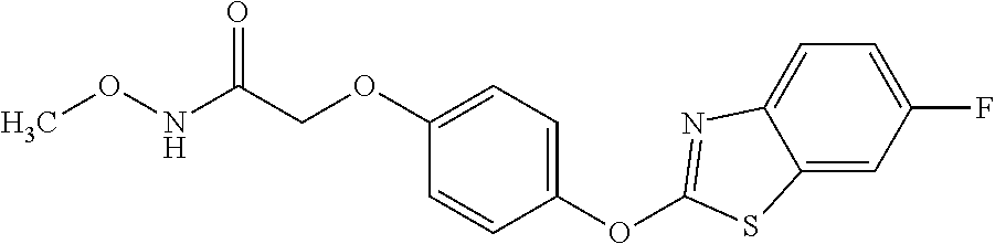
C1(OC2=NC3=CC=C(F)C=C3S2)=CC=C(OCC(NOC)=O)C=C1
